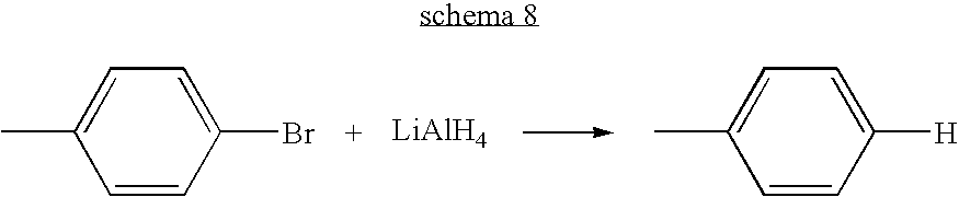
C1=CC(Br)=CC=C1C.[LiAlH4].C1=CC([H])=CC=C1C
